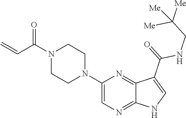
C1=C(N2CCN(C(C=C)=O)CC2)N=C2C(=N1)NC=C2C(=O)NCC([Me])([Me])[Me]
